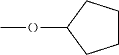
COC1CCCC1
